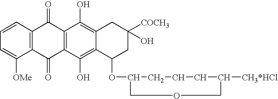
C1=CC2=C(C([OMe])=C1)C(=O)C1=C(C2=O)C(O)=C2C(=C1O)C(OC1CCCC([CH3*HCl])COC1)CC(O)([COCH3])C2
